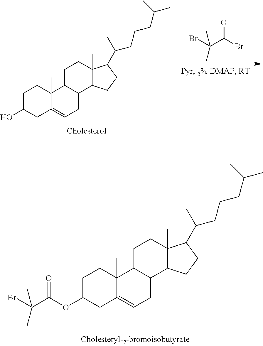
C1C(OC(C(Br)(C)C)=O)CC2=CCC3C(C2(C)C1)CCC1(C)C3CCC1C(C)CCCC(C)C.C1C(O)CC2=CCC3C(C2(C)C1)CCC1(C)C3CCC1C(C)CCCC(C)C.BrC(C(Br)=O)(C)C
